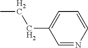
C1=NC=CC=C1CCC
